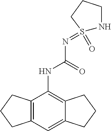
C12=C(C=C3C(=C1NC(N=S1(=O)NCCC1)=O)CCC3)CCC2
